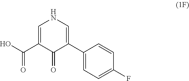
OC(C1=CNC=C(C2=CC=C(F)C=C2)C1=O)=O
